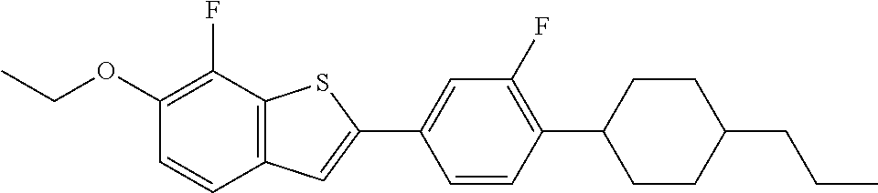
CCOC1=C(F)C2=C(C=C1)C=C(C1=CC(F)=C(C3CCC(CCC)CC3)C=C1)S2
